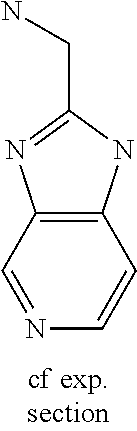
C12=C(C=NC=C1)N=C(CN)N2
